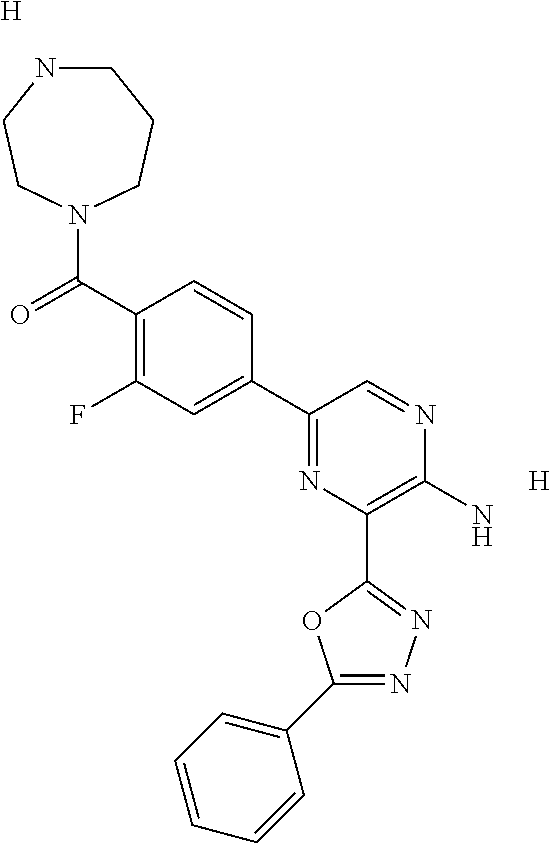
C1NCCN(C(C2=C(F)C=C(C3=NC(C4=NN=C(C5=CC=CC=C5)O4)=C(N)N=C3)C=C2)=O)CC1.[H].[H]
